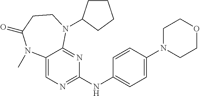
C12=CN=C(NC3=CC=C(N4CCOCC4)C=C3)N=C1N(C1CCCC1)CCC(=O)N2C
